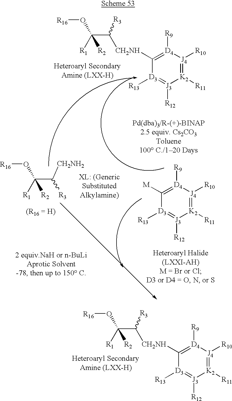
[K2]1([R11])=[J4]([R10])[D4]([R9])=C([CH2NH]C(C([R1])(O[R16])[R2])[R3])[D3]([R13])=[J3]1[R12].C([R1])(O[R16])([R2])C([CH2NH2])[R3].[K2]1([R11])=[J4]([R10])[D4]([R9])=C([M])[D3]([R13])=[J3]1[R12].[K2]1([R11])=[J4]([R10])[D4]([R9])=C([CH2NH]C(C([R1])(O[R16])[R2])[R3])[D3]([R13])=[J3]1[R12]
